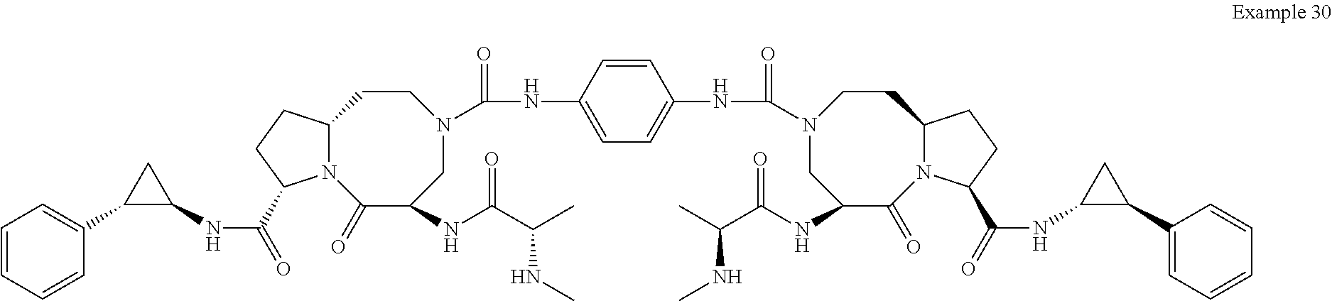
N12C(CCC1C(=O)NC1CC1C1=CC=CC=C1)CCN(C(NC1=CC=C(NC(N3CC(NC(C(C)NC)=O)C(=O)N4C(CC3)CCC4C(=O)NC3C(C4=CC=CC=C4)C3)=O)C=C1)=O)CC(NC(C(C)NC)=O)C2=O
